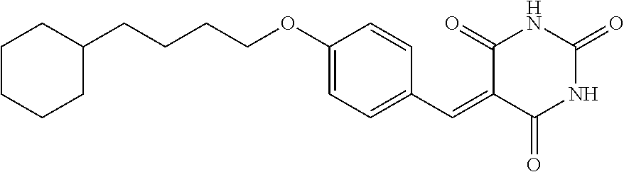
C1CCCC(CCCCOC2=CC=C(C=C3C(=O)NC(=O)NC3=O)C=C2)C1
